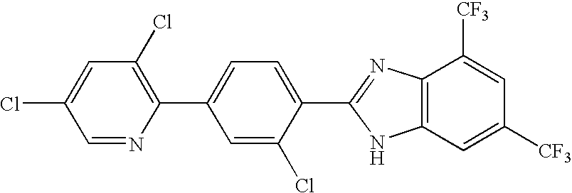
C1=NC(C2=CC=C(C3=NC4=C(N3)C=C([CF3])C=C4[CF3])C(Cl)=C2)=C(Cl)C=C1Cl
